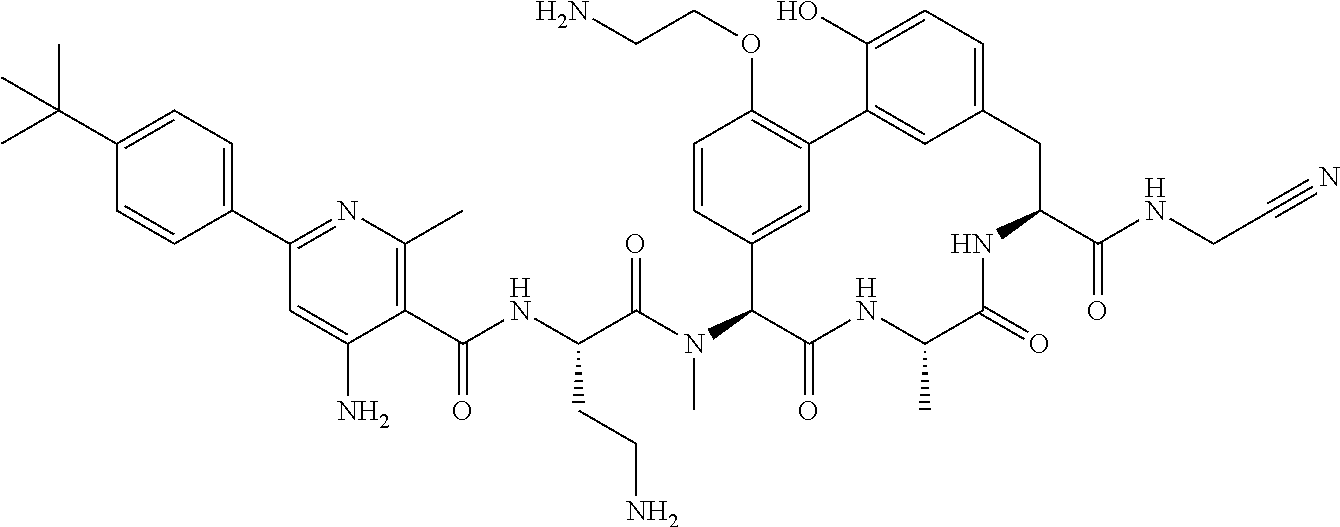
C1(C(C)(C)C)=CC=C(C2=NC(C)=C(C(NC(C(N(C3C(=O)NC(C)C(=O)NC(C(NCC#N)=O)CC4=CC=C(O)C(=C4)C4=C(OCCN)C=CC3=C4)C)=O)CCN)=O)C(N)=C2)C=C1
